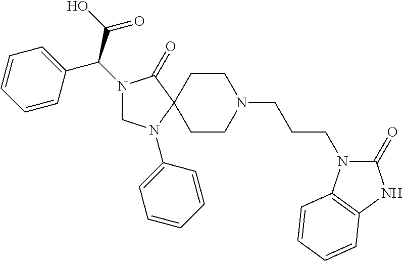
N1(C(C2=CC=CC=C2)C(O)=O)CN(C2=CC=CC=C2)C2(C1=O)CCN(CCCN1C(=O)NC3=C1C=CC=C3)CC2
